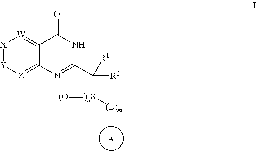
[)nS](C(C1=NC2=[Z][Y]=[X][W]=C2C(=O)N1)([R1])[R2])([(L)m]C)=[(O].[A]
